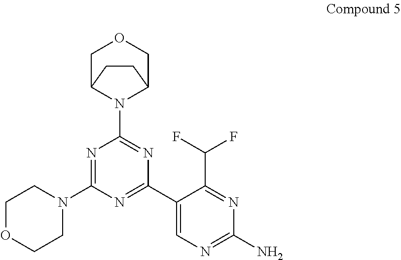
N1=C(N2CCOCC2)N=C(C2=CN=C(N)N=C2C(F)F)N=C1N1C2COCC1CC2
